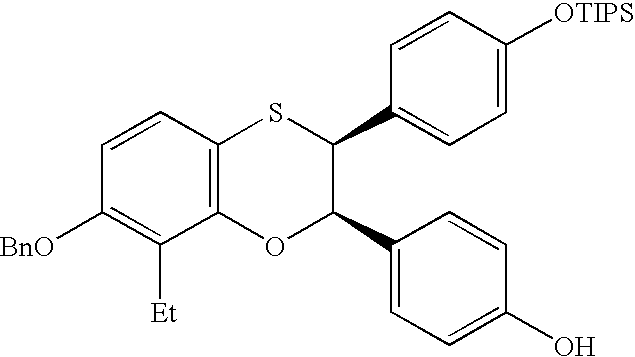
C1=CC2=C(C([Et])=C1[BnO])OC(C1=CC=C(O)C=C1)C(C1=CC=C([OTIPS])C=C1)S2
